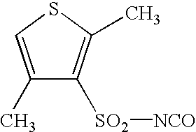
S1C=C(C)C([SO2][NCO])=C1C
